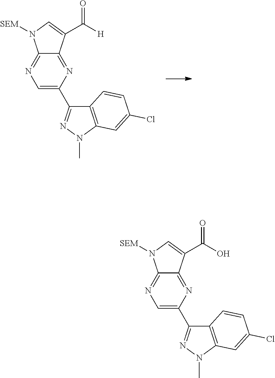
C12=NC(C3=NN(C)C4=C3C=CC(Cl)=C4)=CN=C1N([SEM])C=C2C([H])=O.C12=NC(C3=NN(C)C4=C3C=CC(Cl)=C4)=CN=C1N([SEM])C=C2C(O)=O
